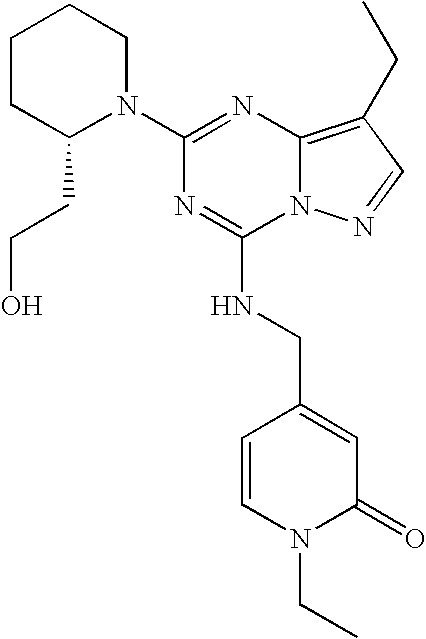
C1CC(CCO)N(C2=NC3=C(CC)C=NN3C(NCC3=CC(=O)N(CC)C=C3)=N2)CC1
